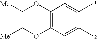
C1(OC[Me])=C(OC[Me])C=C(C)C(C)=C1
